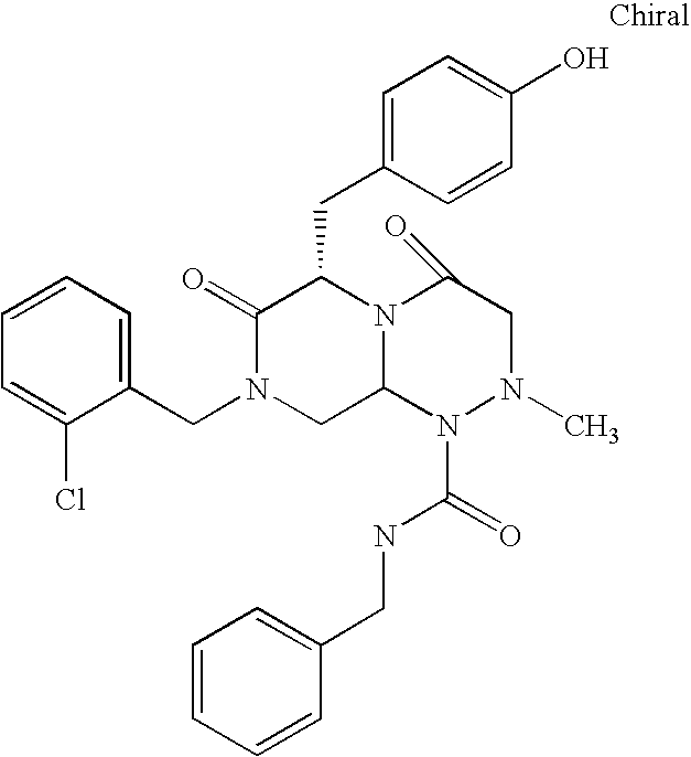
C1=CC=C(Cl)C(CN2CC3N(C(CC4=CC=C(O)C=C4)C2=O)C(=O)CN(C)N3C(=O)NCC2=CC=CC=C2)=C1
